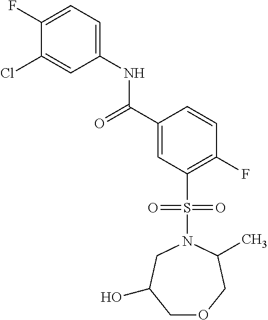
C1(F)=CC=C(NC(C2=CC(S(N3CC(O)COCC3C)(=O)=O)=C(F)C=C2)=O)C=C1Cl
